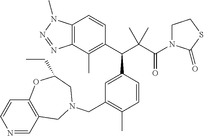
N1=CC2=C(C=C1)OC(CC)CN(CC1=C(C)C=CC(C(C3=C(C)C4=C(C=C3)N(C)N=N4)C(C(=O)N3CCSC3=O)(C)C)=C1)C2
